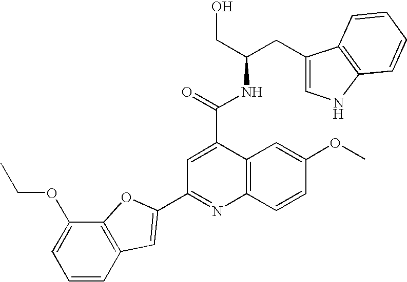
C1(CC(CO)NC(C2=CC(C3=CC4=C(C(OCC)=CC=C4)O3)=NC3=C2C=C(OC)C=C3)=O)=CNC2=C1C=CC=C2
